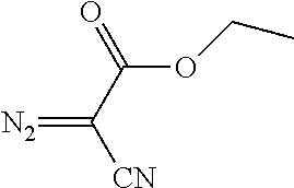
[CN]C(C(OCC)=O)=[N2]
